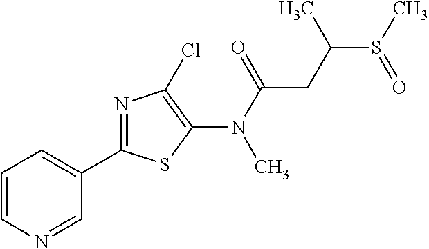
N(C(=O)CC(S(C)=O)C)(C1=C(Cl)N=C(C2=CC=CN=C2)S1)C
